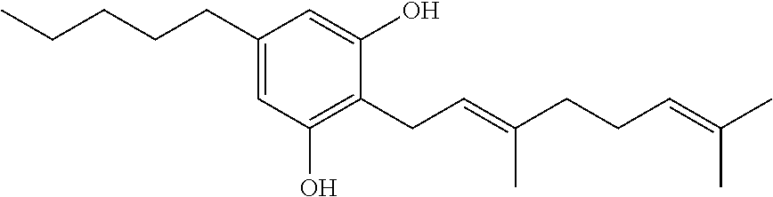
CCCCCC1=CC(O)=C(CC=C(CCC=C(C)C)C)C(O)=C1
